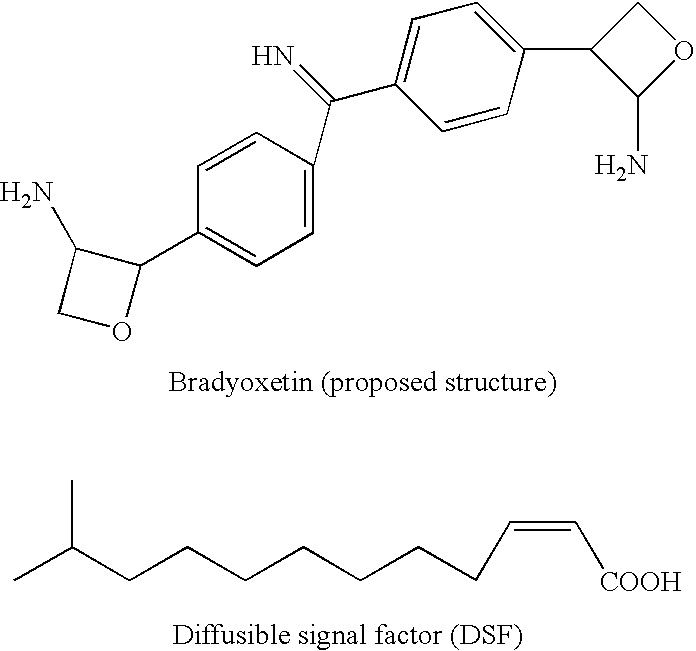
C1(C2C(N)CO2)=CC=C(C(C2=CC=C(C3C(N)OC3)C=C2)=N)C=C1.CC(CCCCCCCC=C[COOH])C
